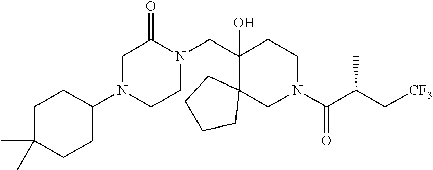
C1(N2CCN(CC3(O)C4(CN(C(C(C[CF3])C)=O)CC3)CCCC4)C(=O)C2)CCC(C)(C)CC1
